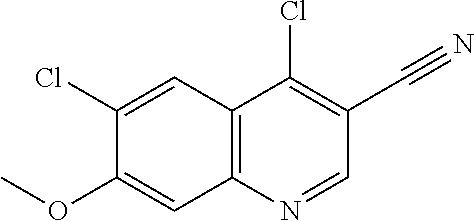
C1(Cl)=CC2=C(C=C1OC)N=CC(C#N)=C2Cl
